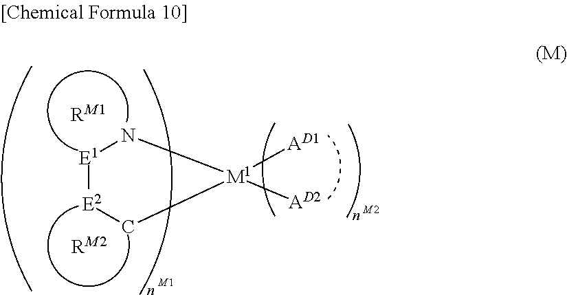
[E1]1[E2]C[M1]([AD1])([AD2])N1.[RM2].[RM1].[M1].[M2]
